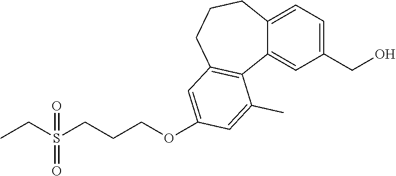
S(CCCOC1=CC2=C(C3=CC(CO)=CC=C3CCC2)C(C)=C1)(CC)(=O)=O
